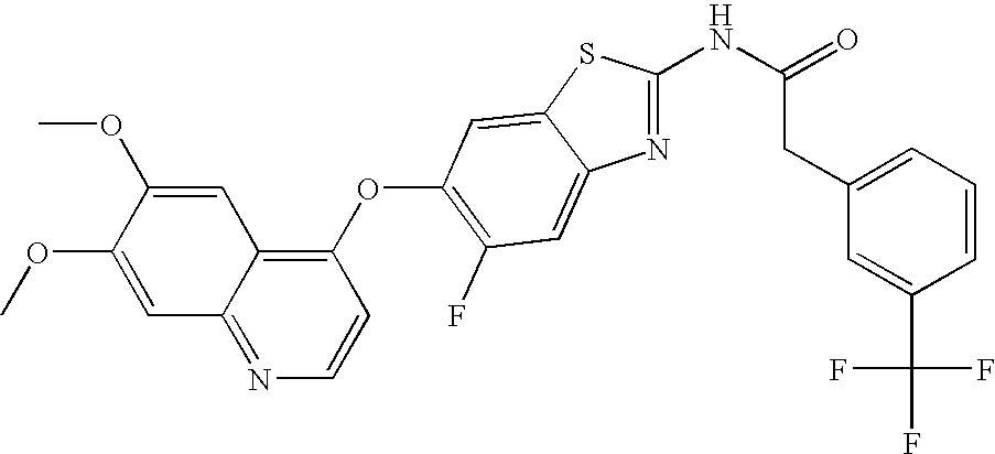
C1=C(OC)C(OC)=CC2=NC=CC(OC3=C(F)C=C4C(=C3)SC(NC(=O)CC3=CC=CC(C(F)(F)F)=C3)=N4)=C12
